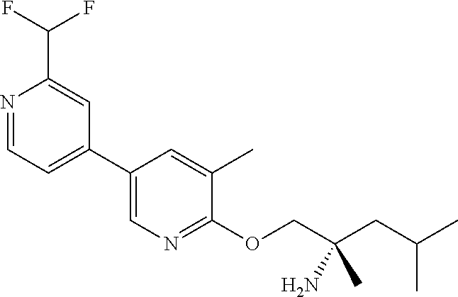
C1(C2=CC=NC(C(F)F)=C2)=CN=C(OCC(CC(C)C)(C)N)C(C)=C1
